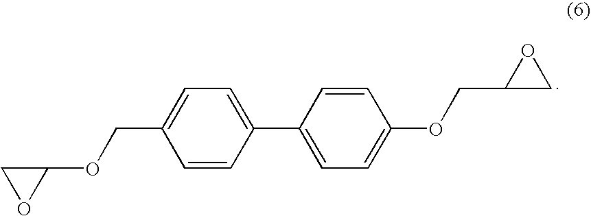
C1(OCC2=CC=C(C3=CC=C(OCC4CO4)C=C3)C=C2)CO1
